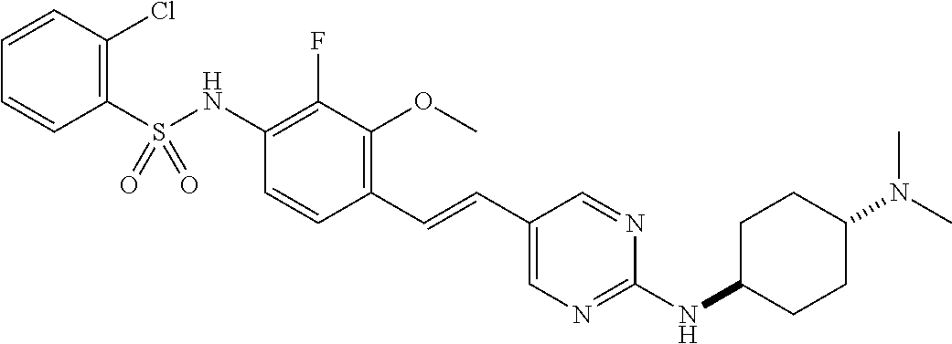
C1(S(NC2=C(F)C(OC)=C(C=CC3=CN=C(NC4CCC(N(C)C)CC4)N=C3)C=C2)(=O)=O)=C(Cl)C=CC=C1
